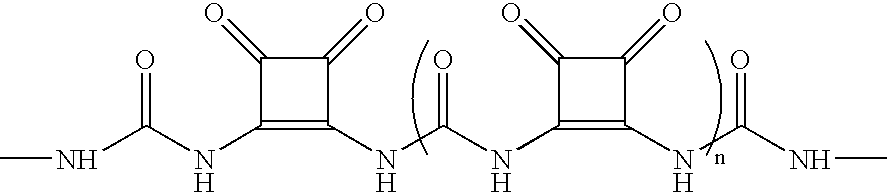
C1(NC(NC)=O)=C(NC(NC2=C(NC(NC)=O)C(=O)C2=O)=O)C(=O)C1=O
